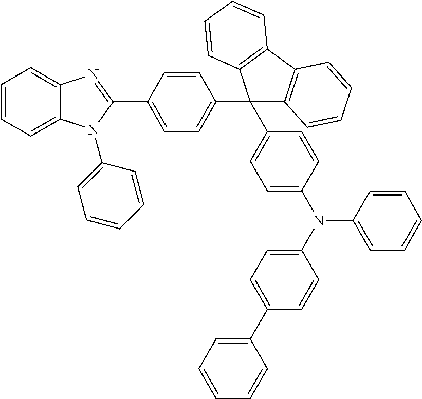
C1=C(N(C2=CC=C(C3=CC=CC=C3)C=C2)C2=CC=CC=C2)C=CC(C2(C3=CC=C(C4=NC5=CC=CC=C5N4C4=CC=CC=C4)C=C3)C3=C(C4=C2C=CC=C4)C=CC=C3)=C1
